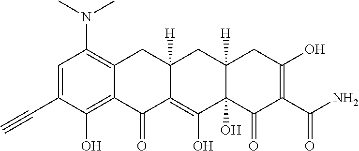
C1=C(C#C)C(O)=C2C(=C1N(C)C)CC1([H])C(=C(O)C3(O)C([H])(C1)CC(O)=C(C(N)=O)C3=O)C2=O
